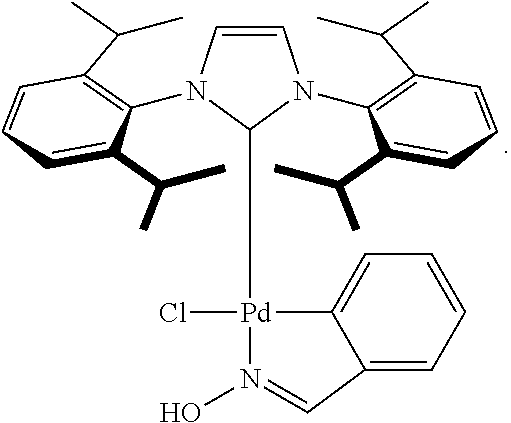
C1=CN(C2=C(C(C)C)C=CC=C2C(C)C)C([Pd]2(Cl)C3=CC=CC=C3C=N2O)N1C1=C(C(C)C)C=CC=C1C(C)C
